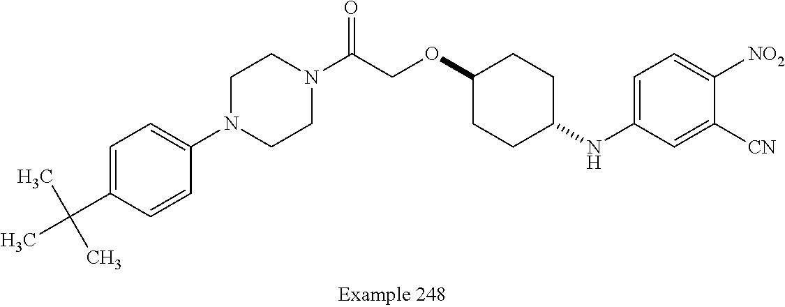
C1=C(C(C)(C)C)C=CC(N2CCN(C(COC3CCC(NC4=CC=C([NO2])C([CN])=C4)CC3)=O)CC2)=C1
